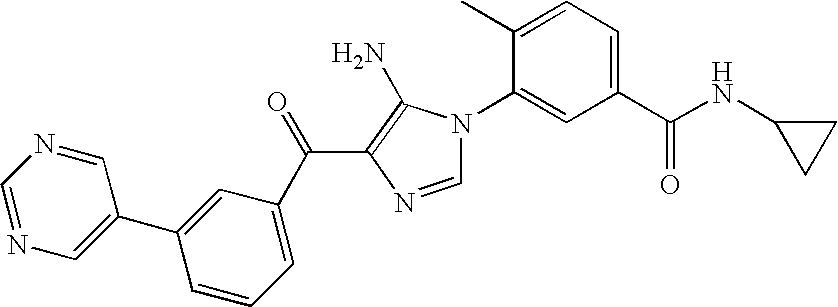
C1(C)=CC=C(C(NC2CC2)=O)C=C1N1C=NC(C(=O)C2=CC=CC(C3=CN=CN=C3)=C2)=C1N
